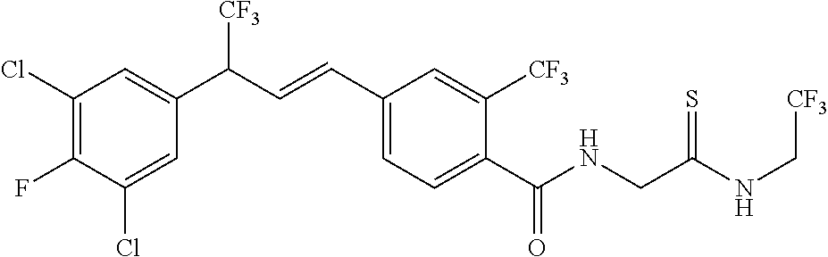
C1(Cl)=C(F)C(Cl)=CC(C(C=CC2=CC=C(C(NCC(NC[CF3])=S)=O)C([CF3])=C2)[CF3])=C1
